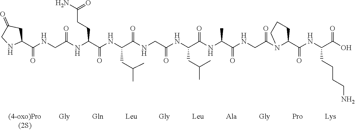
C1(C(NCC(NC(C(NC(C(NCC(NC(C(NC(C(NCC(N2C(C(NC(C(O)=O)CCCCN)=O)CCC2)=O)=O)C)=O)CC(C)C)=O)=O)CC(C)C)=O)CCC(N)=O)=O)=O)CC(=O)CN1
